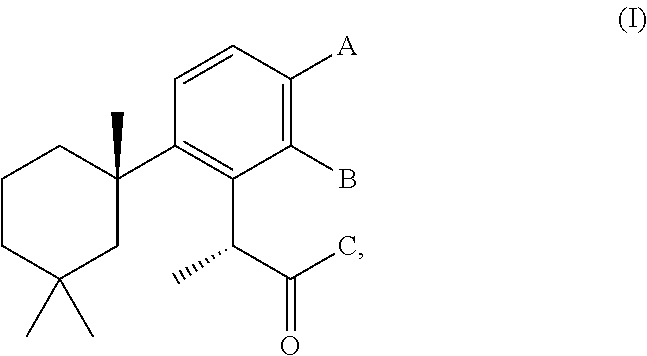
C1CC(C)(C)CC(C2=C(C(C)C(C)=O)C(B)=C([A])C=C2)(C)C1
